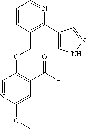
C(OC1=C(C([H])=O)C=C(OC)N=C1)C1=C(C2=CNN=C2)N=CC=C1
